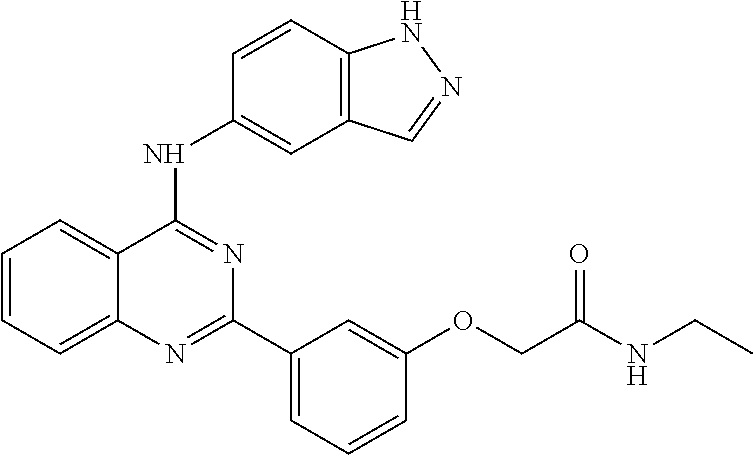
C1=CC=C2C(=C1)C(NC1=CC3=C(C=C1)NN=C3)=NC(C1=CC=CC(OCC(=O)NCC)=C1)=N2
